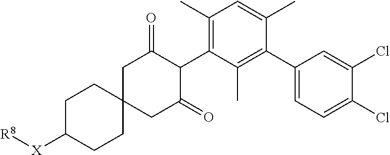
C1C([X][R8])CCC2(C1)CC(=O)C(C1=C(C)C=C(C)C(C3=CC=C(Cl)C(Cl)=C3)=C1C)C(=O)C2
